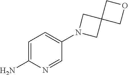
C1=C(N)N=CC(N2CC3(C2)COC3)=C1
